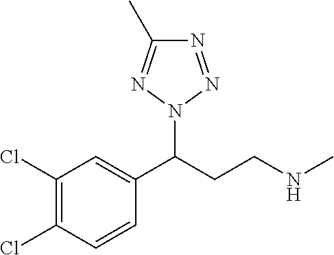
C1(C(CCNC)N2N=NC(C)=N2)=CC(Cl)=C(Cl)C=C1
